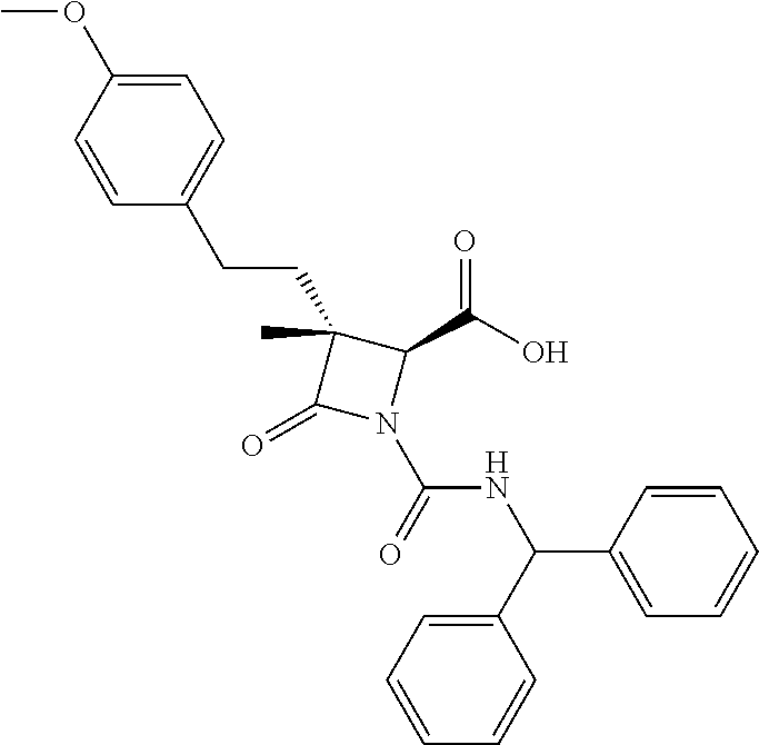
C1(CCC2=CC=C(OC)C=C2)(C)C(=O)N(C(=O)NC(C2=CC=CC=C2)C2=CC=CC=C2)C1C(O)=O
